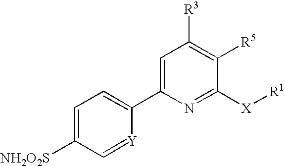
C1=C([NH2O2S])C=[Y]C(C2=CC([R3])=C([R5])C([X][R1])=N2)=C1
